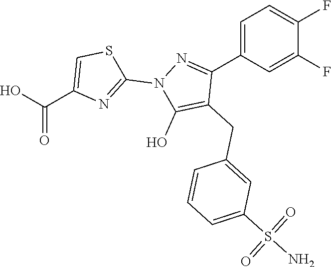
C1=C(C2=NN(C3=NC(C(=O)O)=CS3)C(O)=C2CC2=CC(S(N)(=O)=O)=CC=C2)C=C(F)C(F)=C1
